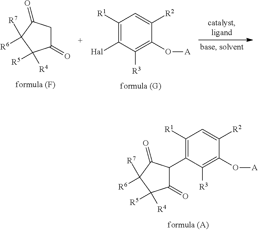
C1([R1])=C([Hal])C([R3])=C(O[A])C([R2])=C1.C1(=O)CC(=O)C([R7])([R6])C1([R4])[R5].C1([R1])=C(C2C(=O)C([R4])([R5])C([R7])([R6])C2=O)C([R3])=C(O[A])C([R2])=C1
